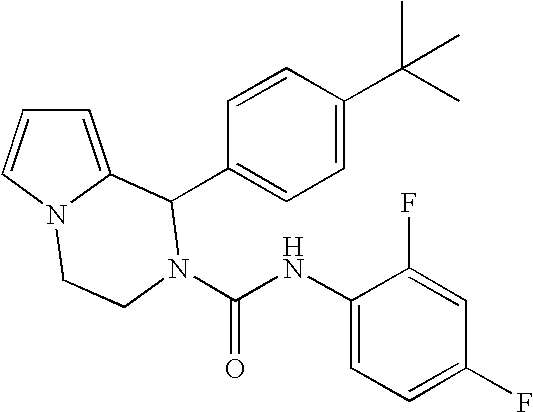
C1=C2N(C=C1)CCN(C(NC1=CC=C(F)C=C1F)=O)C2C1=CC=C(C(C)(C)C)C=C1
